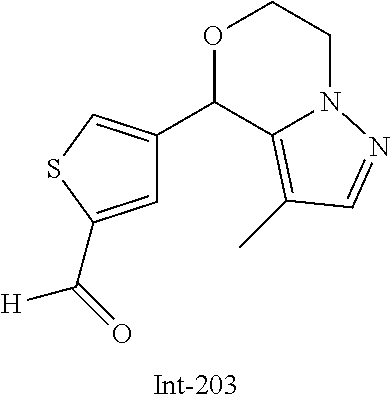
C1=C(C(=O)[H])SC=C1C1C2=C(C)C=NN2CCO1
